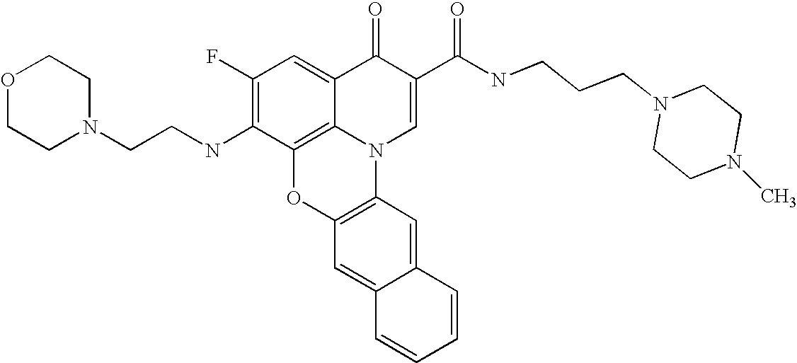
C1(F)=C(NCCN2CCOCC2)C2=C3C(=C1)C(=O)C(C(NCCCN1CCN(C)CC1)=O)=CN3C1=C(O2)C=C2C(=C1)C=CC=C2
